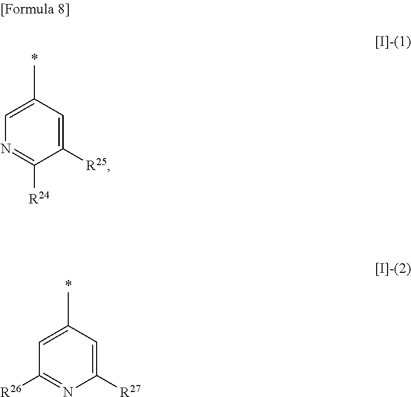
C1([R25])=CC(C)=CN=C1[R24].C1([R27])=CC(C)=CC([R26])=N1
